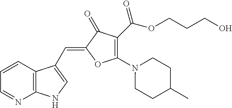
C1=CC2=C(N=C1)NC=C2C=C1C(=O)C(C(OCCCO)=O)=C(N2CCC(C)CC2)O1
